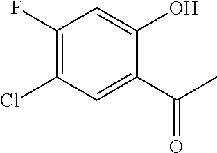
C1(F)=C(Cl)C=C(C(C)=O)C(O)=C1
